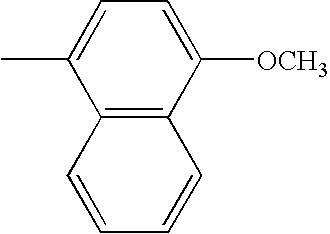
C1(C)=CC=C([OCH3])C2=C1C=CC=C2
